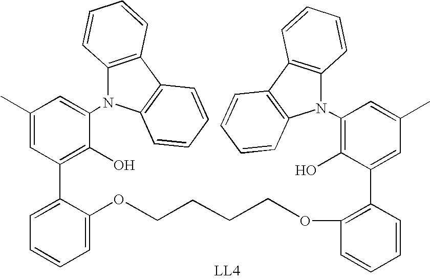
C1=C(C2=C(O)C(N3C4=C(C5=C3C=CC=C5)C=CC=C4)=CC(C)=C2)C(OCCCCOC2=C(C3=CC(C)=CC(N4C5=C(C6=C4C=CC=C6)C=CC=C5)=C3O)C=CC=C2)=CC=C1
